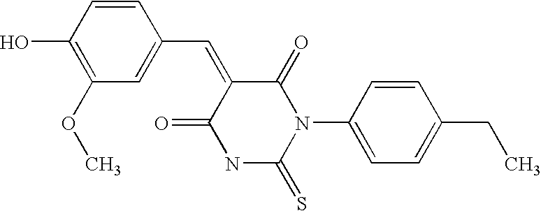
S=C1NC(=O)C(=CC2=CC(OC)=C(O)C=C2)C(=O)N1C1=CC=C(CC)C=C1
